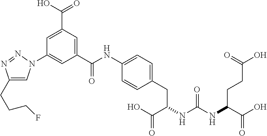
C1(CC(C(O)=O)NC(NC(C(O)=O)CCC(O)=O)=O)=CC=C(NC(C2=CC(C(=O)O)=CC(N3C=C(CCCF)N=N3)=C2)=O)C=C1
